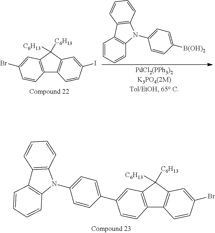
C12=C(C([C6H13])([C6H13])C3=C1C=CC(Br)=C3)C=C(C1=CC=C(N3C4=C(C5=C3C=CC=C5)C=CC=C4)C=C1)C=C2.C12=C(N(C3=CC=C([B(OH)2])C=C3)C3=C1C=CC=C3)C=CC=C2.C12=C(C([C6H13])([C6H13])C3=C1C=CC(I)=C3)C=C(Br)C=C2
